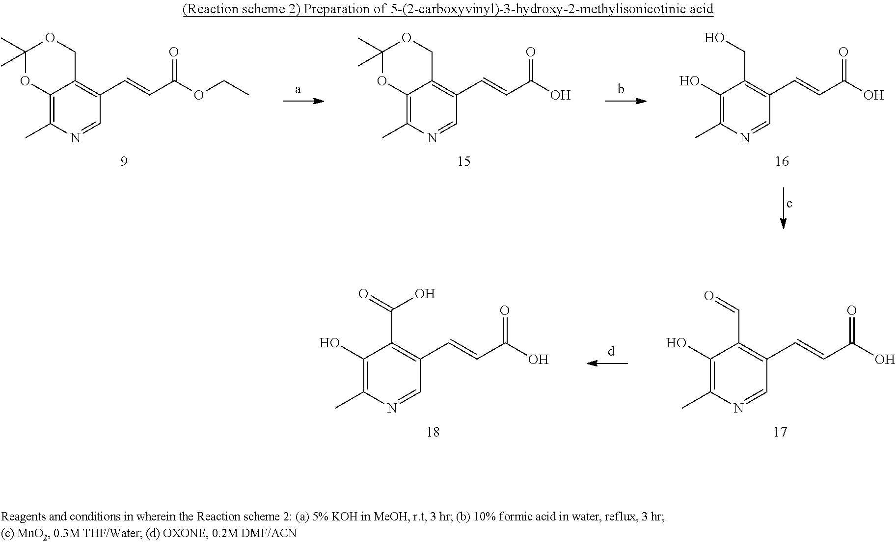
C12=C(C)N=CC(C=CC(OCC)=O)=C1COC(C)(C)O2.C1(O)=C(C)N=CC(C=CC(O)=O)=C1CO.C12=C(C)N=CC(C=CC(O)=O)=C1COC(C)(C)O2.C1(O)=C(C)N=CC(C=CC(O)=O)=C1C=O.C1(O)=C(C)N=CC(C=CC(O)=O)=C1C(=O)O
